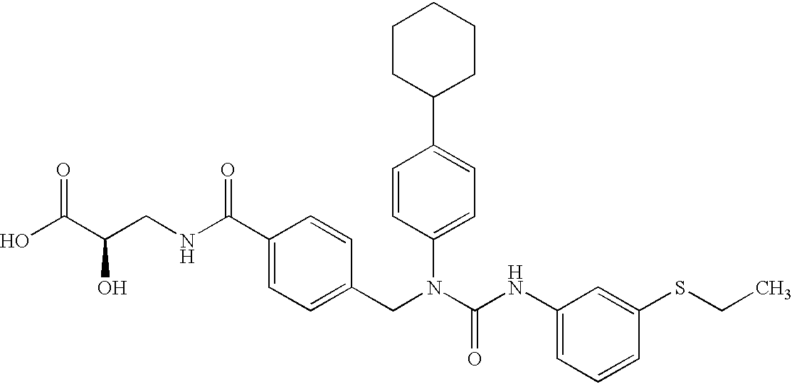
OC(C(CNC(C1=CC=C(CN(C(NC2=CC=CC(SCC)=C2)=O)C2=CC=C(C3CCCCC3)C=C2)C=C1)=O)O)=O
